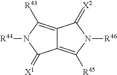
C1([R45])=C2C(=C([R43])N([R44])C2=[X1])C(=[X2])N1[R46]
